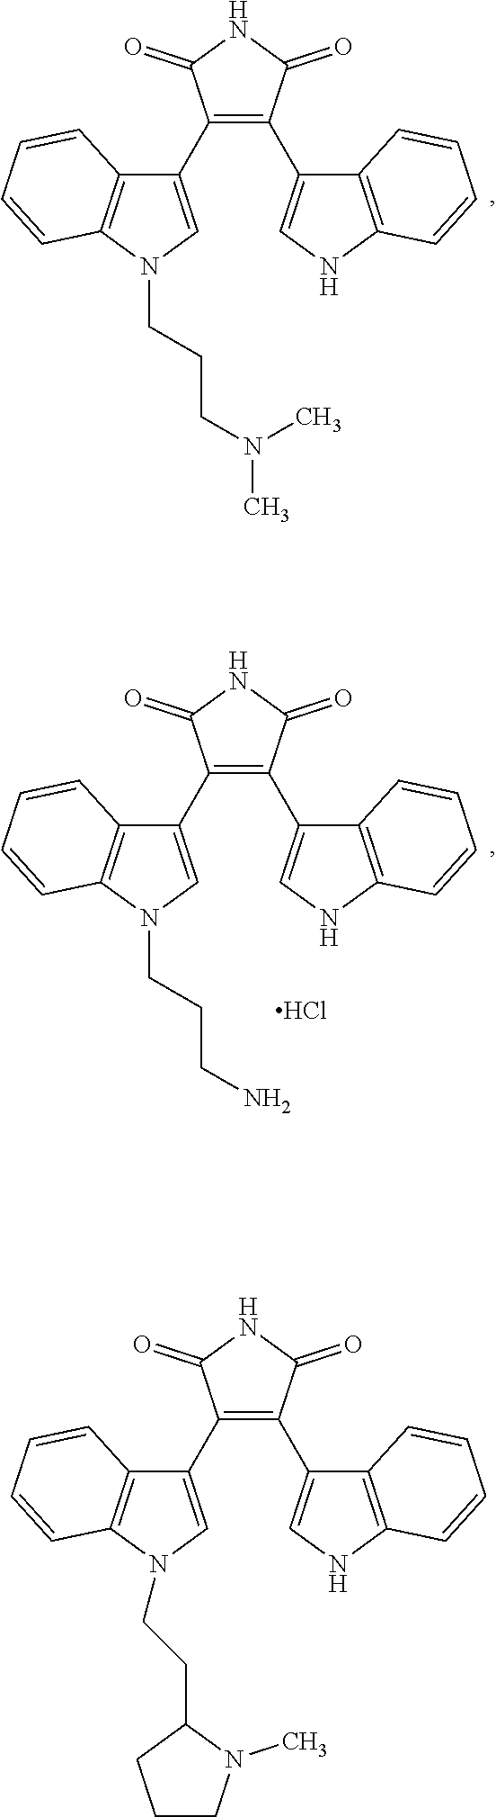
C1(C2=CN(CCCN(C)C)C3=C2C=CC=C3)=C(C2=CNC3=C2C=CC=C3)C(=O)NC1=O.C1(C2=CN(CCCN)C3=C2C=CC=C3)=C(C2=CNC3=C2C=CC=C3)C(=O)NC1=O.Cl.C1(C2=CN(CCC3CCCN3C)C3=C2C=CC=C3)=C(C2=CNC3=C2C=CC=C3)C(=O)NC1=O
